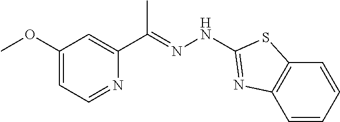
C1=C(OC)C=C(C(=NNC2=NC3=C(C=CC=C3)S2)C)N=C1
